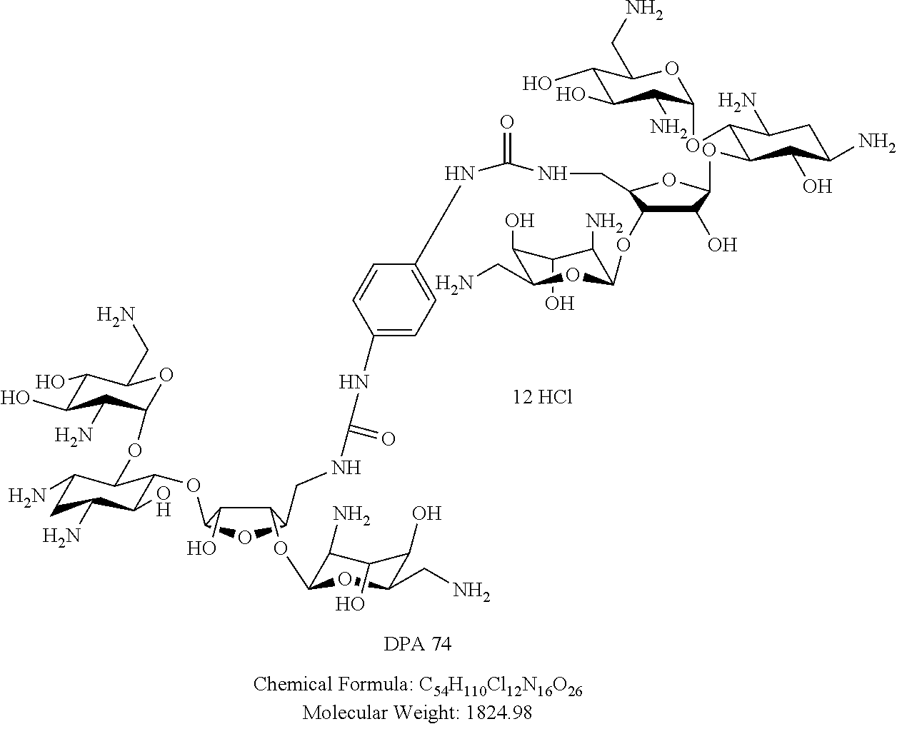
[12 HCl].C1(O)C(N)C(OC2C(O)C(OC3C(O)C(N)CC(N)C3OC3C(N)C(O)C(O)C(CN)O3)OC2CNC(=O)NC2=CC=C(NC(NCC3C(OC4C(N)C(O)C(O)C(CN)O4)C(O)C(OC4C(O)C(N)CC(N)C4OC4C(N)C(O)C(O)C(CN)O4)O3)=O)C=C2)OC(CN)C1O
